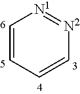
C1=CC=C[N2]=[N1]1
